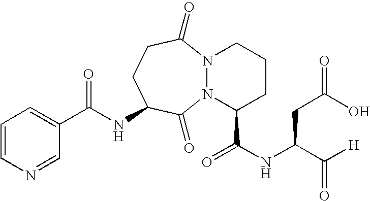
C(NC1CCC(=O)N2N(C1=O)C(C(NC(C([H])=O)CC(O)=O)=O)CCC2)(=O)C1=CC=CN=C1
